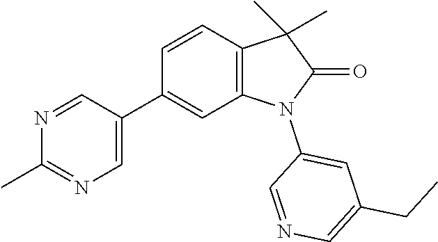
C1(C2=CN=C(C)N=C2)=CC2=C(C=C1)C(C)(C)C(=O)N2C1=CC(CC)=CN=C1
